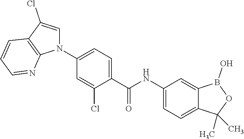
C1=C(Cl)C(C(NC2=CC=C3C(=C2)B(O)OC3(C)C)=O)=CC=C1N1C=C(Cl)C2=C1N=CC=C2
